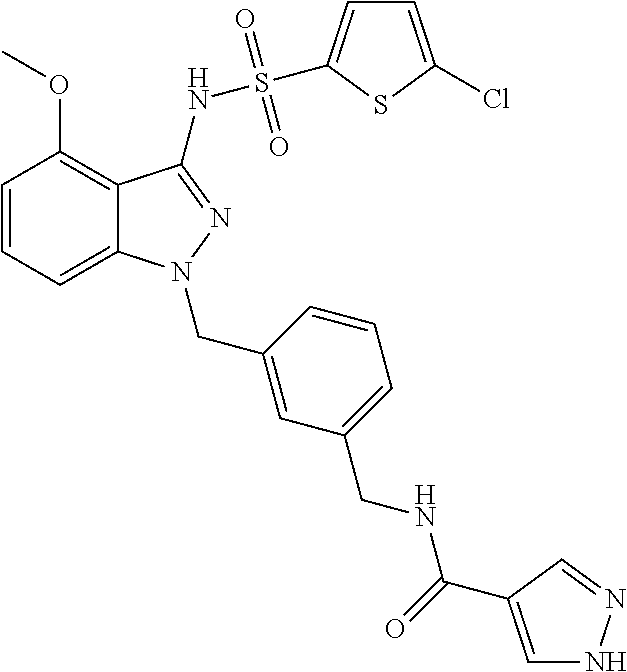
C1=CC=C2C(=C1OC)C(NS(C1=CC=C(Cl)S1)(=O)=O)=NN2CC1=CC(CNC(=O)C2=CNN=C2)=CC=C1
